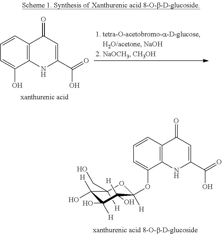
C12=C(C=CC=C1O)C(=O)C=C(C(O)=O)N2.C1([H])(CO)C(O)([H])C([H])(O)C([H])(O)C(OC2=CC=CC3=C2NC(C(O)=O)=CC3=O)([H])O1
